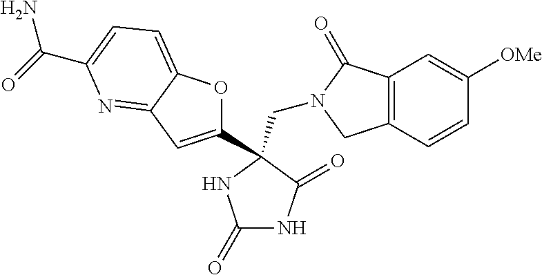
C(N1CC2=C(C1=O)C=C([OMe])C=C2)C1(C2=CC3=NC(C(=O)N)=CC=C3O2)C(=O)NC(=O)N1
